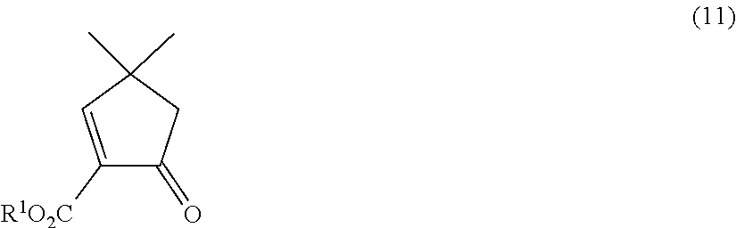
C1(=O)C([R1O2C])=CC(C)(C)C1
